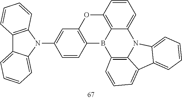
C12=C(N(C3=CC4=C(C=C3)B3C5=C(O4)C=CC=C5N4C5=C3C=CC=C5C3=CC=CC=C43)C3=CC=CC=C13)C=CC=C2
